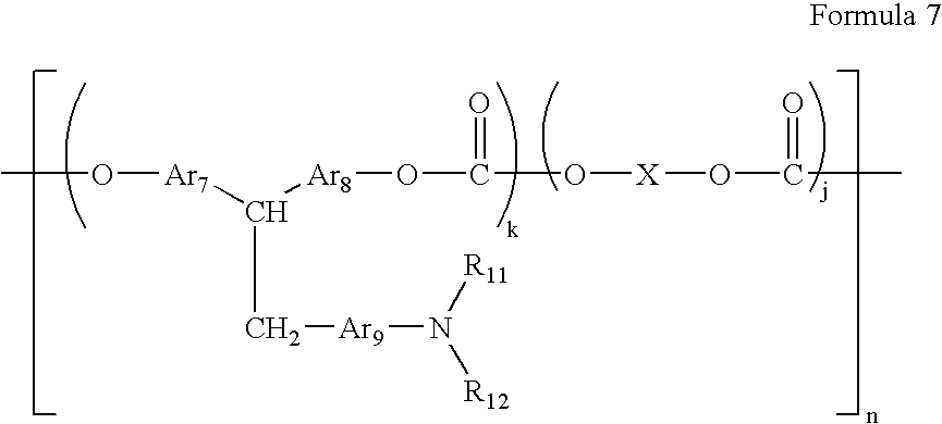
O([Ar7]C([Ar8]OC(O[X]OC(C)=O)=O)C[Ar9]N([R12])[R11])C
